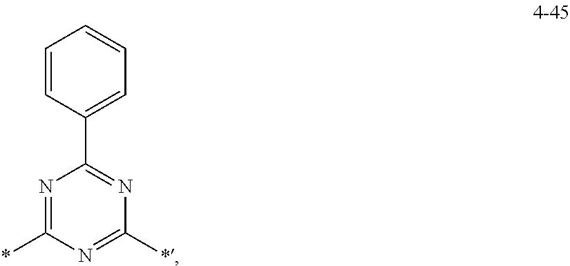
C1=CC(C2=NC(*)=NC(*)=N2)=CC=C1
